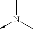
CN(C)->C
